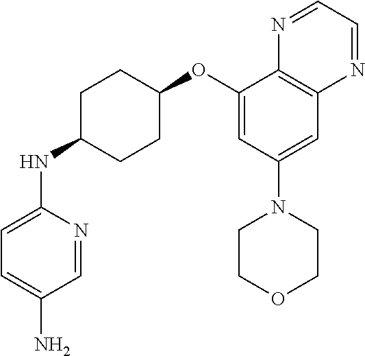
C1(NC2CCC(OC3=CC(N4CCOCC4)=CC4=C3N=CC=N4)CC2)=CC=C(N)C=N1
